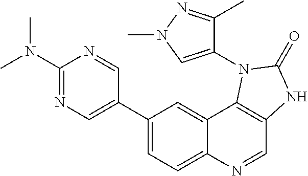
C1(C2=CN=C(N(C)C)N=C2)=CC=C2C(=C1)C1=C(C=N2)NC(=O)N1C1=CN(C)N=C1C
